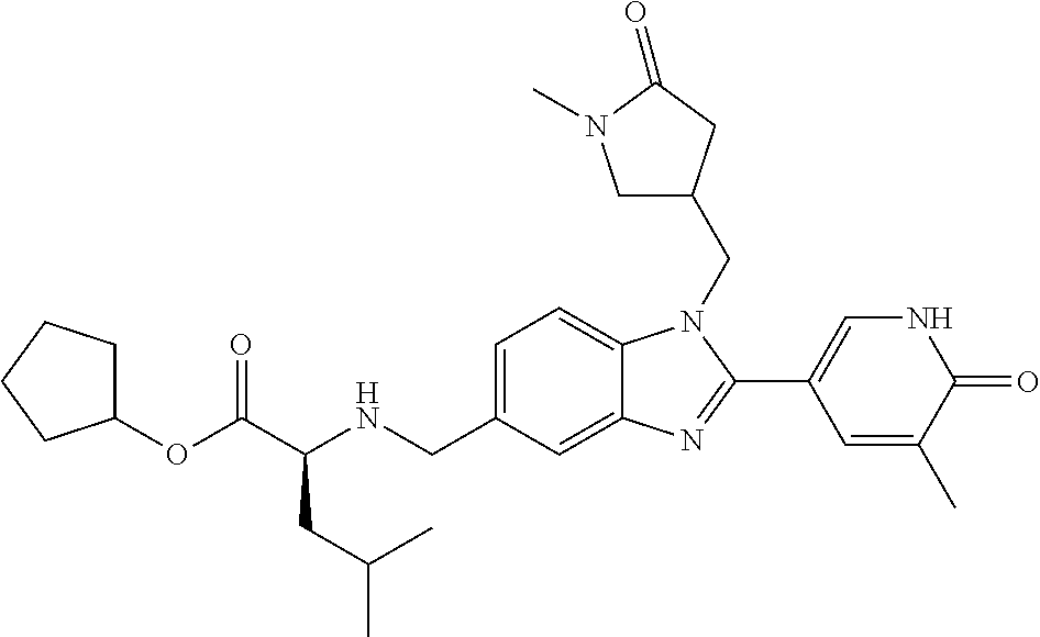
C1(OC(C(NCC2=CC=C3C(=C2)N=C(C2=CNC(=O)C(C)=C2)N3CC2CN(C)C(=O)C2)CC(C)C)=O)CCCC1
